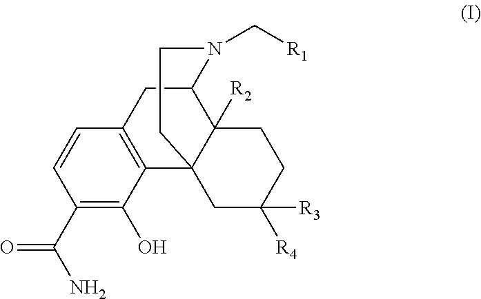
C1(C(N)=O)=C(O)C2=C(C=C1)CC1C3([R2])C2(CCN1C[R1])CC([R3])([R4])CC3
